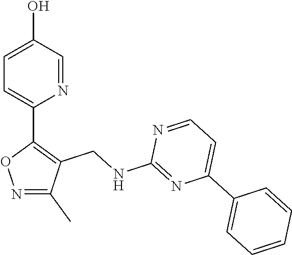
C1=C(O)C=NC(C2=C(CNC3=NC(C4=CC=CC=C4)=CC=N3)C(C)=NO2)=C1
